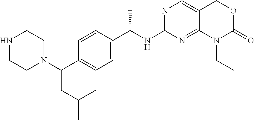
C1(NC(C2=CC=C(C(N3CCNCC3)CC(C)C)C=C2)C)=NC=C2C(=N1)N(CC)C(=O)OC2
